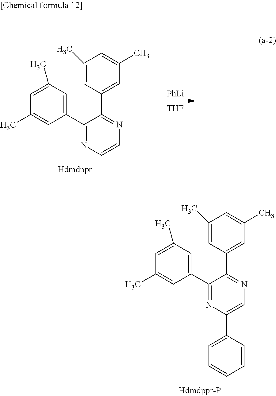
[THF].[PhLi].C1(C)=CC(C2=NC=CN=C2C2=CC(C)=CC(C)=C2)=CC(C)=C1.C1(C)=CC(C2=NC(C3=CC=CC=C3)=CN=C2C2=CC(C)=CC(C)=C2)=CC(C)=C1
